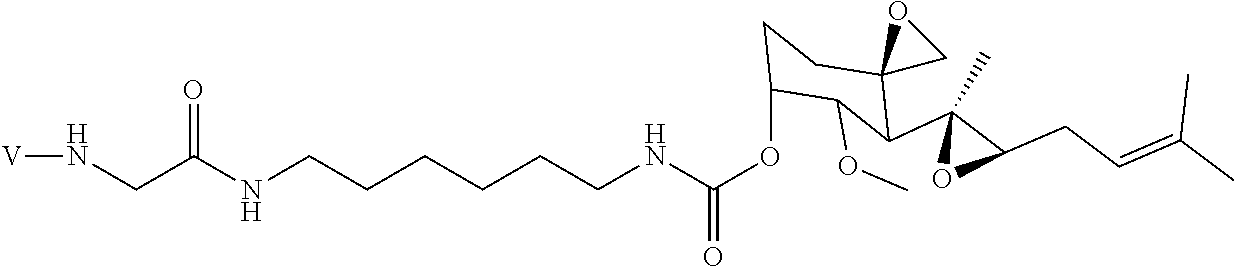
C(NC(OC1CCC2(C(C3(C)OC3CC=C(C)C)C1OC)CO2)=O)CCCCCNC(CN[V])=O
